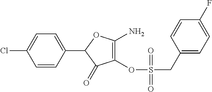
C1(OS(=O)(CC2=CC=C(F)C=C2)=O)=C(N)OC(C2=CC=C(Cl)C=C2)C1=O
